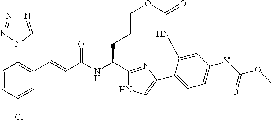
C1=CC(Cl)=CC(C=CC(NC2C3=NC(=CN3)C3=CC=C(NC(=O)OC)C=C3NC(=O)OCCC2)=O)=C1N1C=NN=N1
